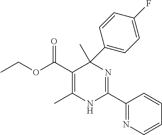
C(=O)(OCC)C1=C(C)NC(C2=NC=CC=C2)=NC1(C)C1=CC=C(F)C=C1
